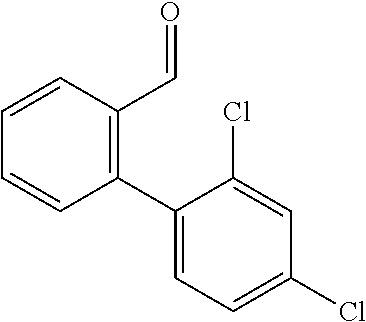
C1(C2=CC=C(Cl)C=C2Cl)=C(C=O)C=CC=C1
